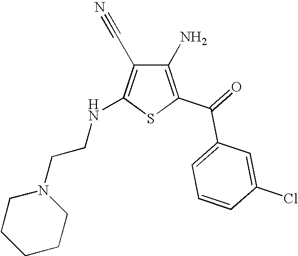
C1(N)=C(C(=O)C2=CC=CC(Cl)=C2)SC(NCCN2CCCCC2)=C1C#N
